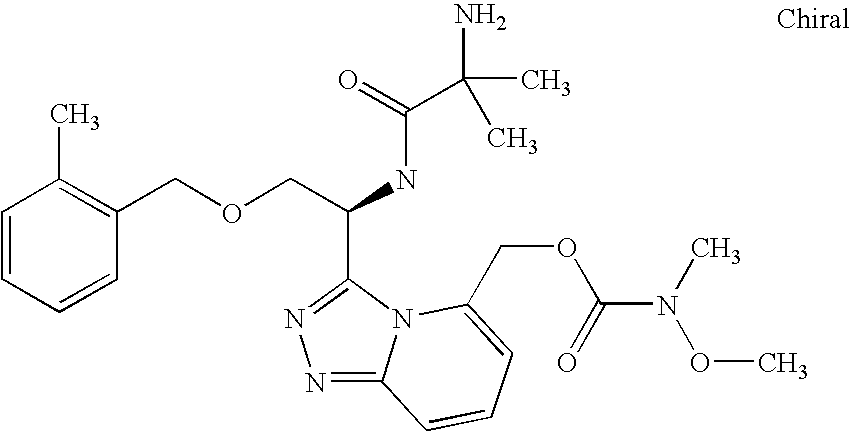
C1=CC=CC(COCC(NC(C(C)(N)C)=O)C2=NN=C3N2C(COC(N(C)OC)=O)=CC=C3)=C1C
